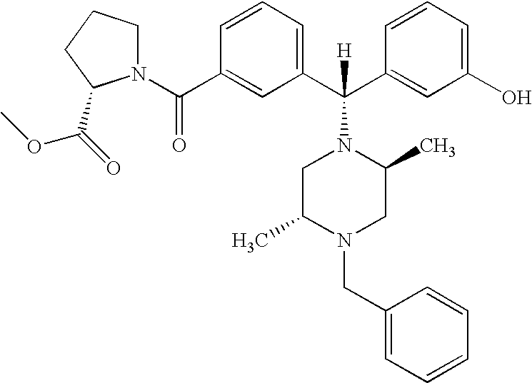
N1(C(C2=CC(C(C3=CC(O)=CC=C3)([H])N3CC(C)N(CC4=CC=CC=C4)CC3C)=CC=C2)=O)CCCC1C(=O)OC
